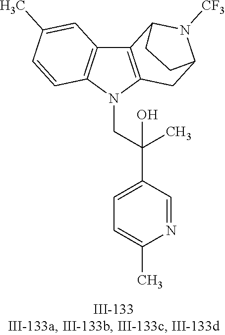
N1(CC(C2=CC=C(C)N=C2)(C)O)C2=C(C3=C1C=CC(C)=C3)C1N([CF3])C(C2)CC1
